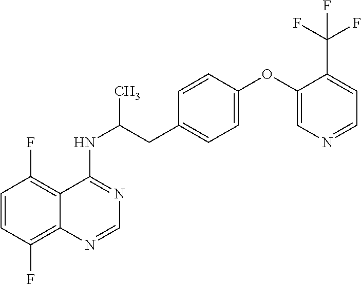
C1=CC(F)=C2C(=C1F)C(NC(CC1=CC=C(OC3=CN=CC=C3C(F)(F)F)C=C1)C)=NC=N2
